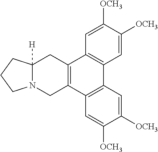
C1=C([OCH3])C([OCH3])=CC2=C1C1=C(C3=C2C=C([OCH3])C([OCH3])=C3)CN2C([H])(C1)CCC2
